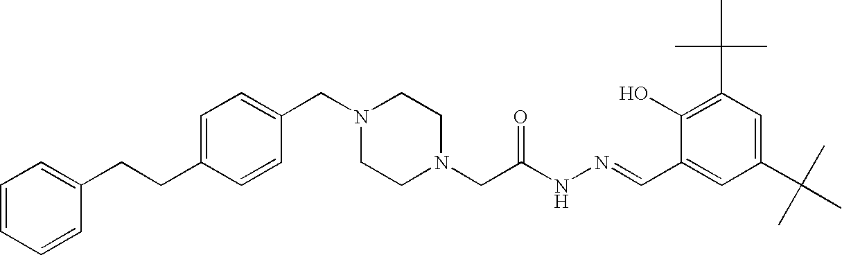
C1=C(CCC2=CC=CC=C2)C=CC(CN2CCN(CC(NN=CC3=CC(C(C)(C)C)=CC(C(C)(C)C)=C3O)=O)CC2)=C1
